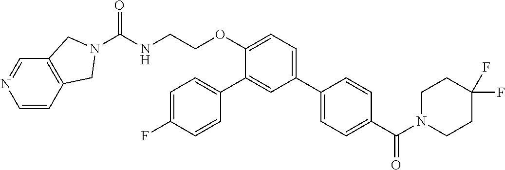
C1=CC2=C(C=N1)CN(C(NCCOC1=CC=C(C3=CC=C(C(=O)N4CCC(F)(F)CC4)C=C3)C=C1C1=CC=C(F)C=C1)=O)C2
